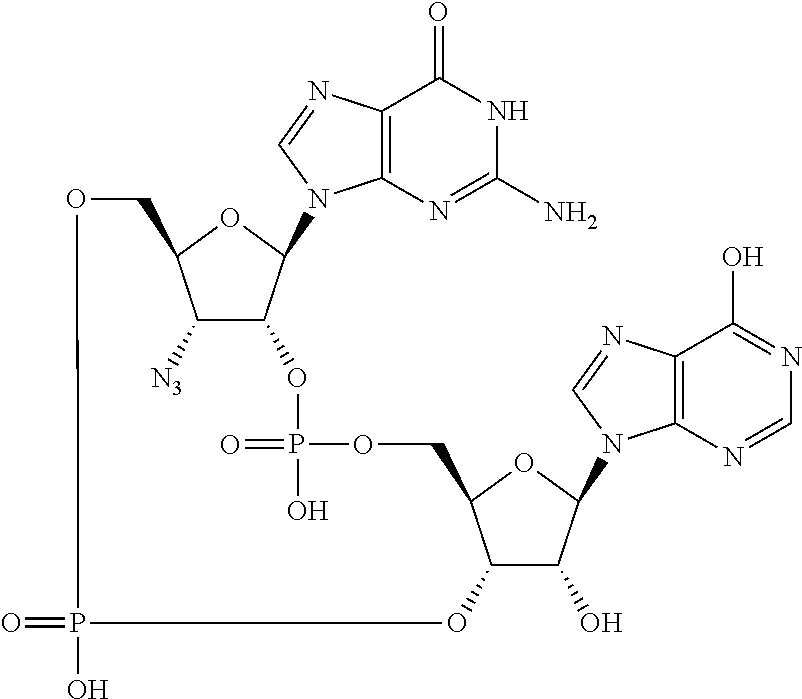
C12=C(N=CN1C1C3C([N3])C(O1)COP(O)(=O)OC1C(O)C(N4C5=C(C(O)=NC=N5)N=C4)OC1COP(=O)(O)O3)C(=O)NC(N)=N2
